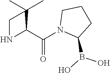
N1C(C(N2C(B(O)O)CCC2)=O)C(C)(C)C1
